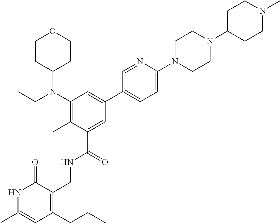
C1CC(N(C2=C(C)C(C(=O)NCC3=C(CCC)C=C(C)NC3=O)=CC(C3=CC=C(N4CCN(C5CCN(C)CC5)CC4)N=C3)=C2)CC)CCO1
